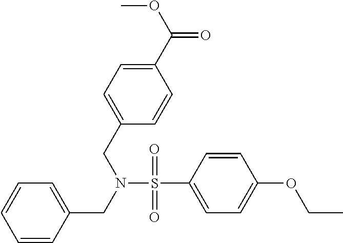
C1=CC(CN(CC2=CC=C(C(=O)OC)C=C2)S(=O)(=O)C2=CC=C(OCC)C=C2)=CC=C1
